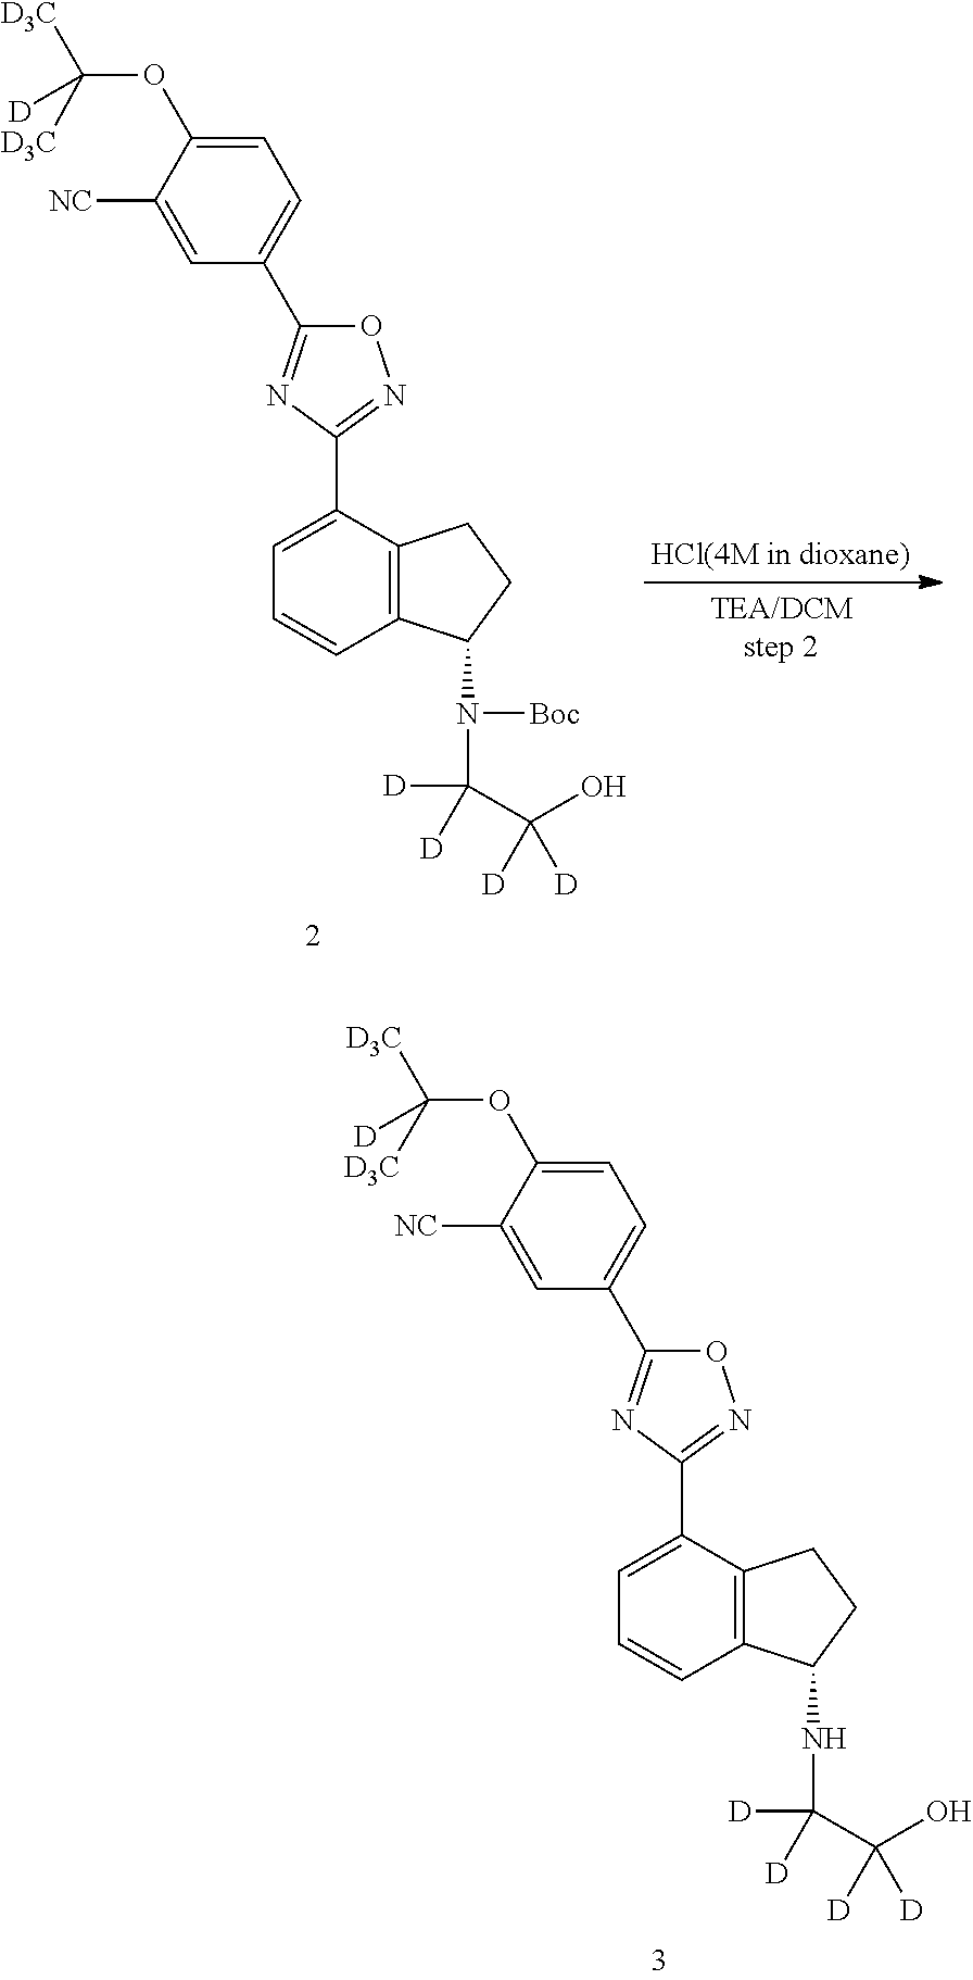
C1=C(C2=NOC(C3=CC=C(OC([D3C])([D3C])[D])C([NC])=C3)=N2)C2=C(C=C1)C(N([Boc])C([D])([D])C(O)([D])[D])CC2.C1=C(C2=NOC(C3=CC=C(OC([D3C])([D3C])[D])C([NC])=C3)=N2)C2=C(C=C1)C(NC([D])([D])C(O)([D])[D])CC2
